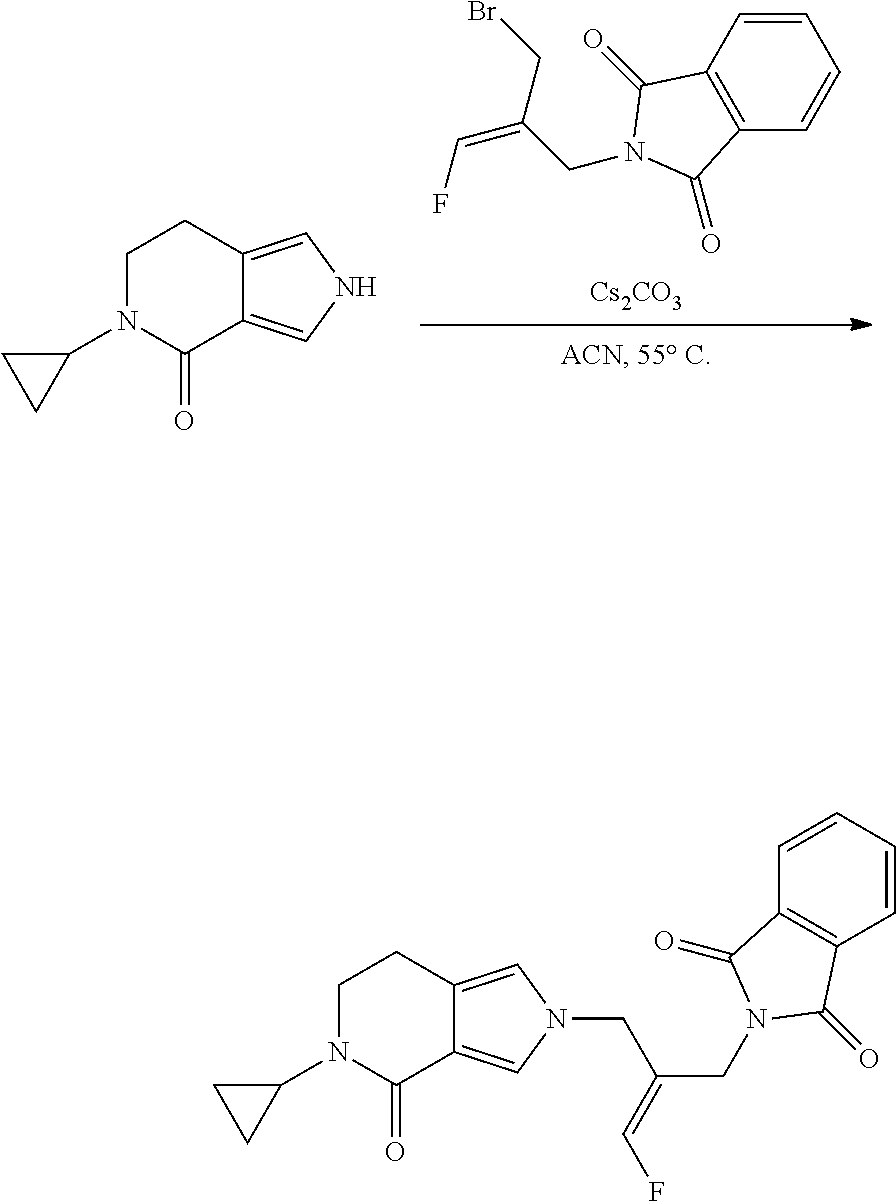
N1(C2CC2)CCC2=CN(CC(CN3C(=O)C4=C(C3=O)C=CC=C4)=CF)C=C2C1=O.C1=CC2=C(C=C1)C(=O)N(CC(=CF)CBr)C2=O.[Cs2CO3].C1N(C2CC2)C(=O)C2=CNC=C2C1
